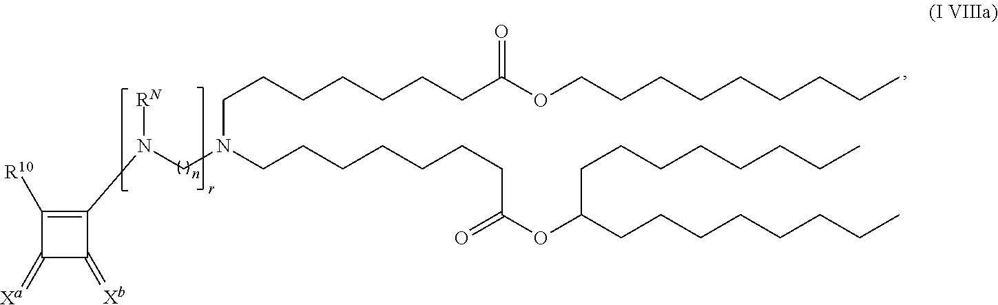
C1(N([RN])CN(CCCCCCCC(OCCCCCCCCC)=O)CCCCCCCC(=O)OC(CCCCCCCC)CCCCCCCC)=C([R10])C(=[Xa])C1=[Xb]
